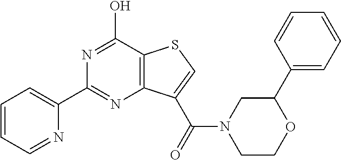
C1=CC=NC(C2=NC3=C(C(O)=N2)SC=C3C(=O)N2CCOC(C3=CC=CC=C3)C2)=C1
